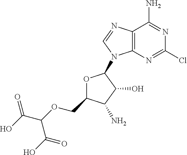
OC(=O)C(C(=O)O)OCC1OC(N2C3=C(N=C2)C(N)=NC(Cl)=N3)C(O)C1N
